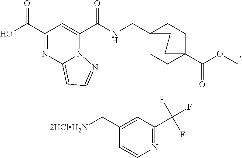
C(C1=NC2=CC=NN2C(C(NCC23CCC(C(OC)=O)(CC2)CC3)=O)=C1)(=O)O.C1(C[2HClH2N])=CC(C(F)(F)F)=NC=C1
